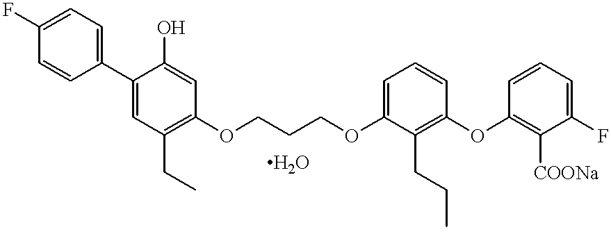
C1=CC(C2=CC(CC)=C(OCCCOC3=CC=CC(OC4=C([COONa])C(F)=CC=C4)=C3CCC)C=C2O)=CC=C1F
